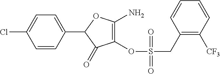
C1=CC(C2C(=O)C(OS(CC3=C([CF3])C=CC=C3)(=O)=O)=C(N)O2)=CC=C1Cl
